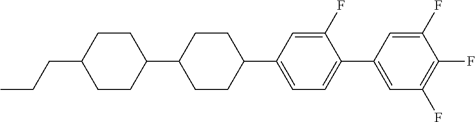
C1CC(C2CCC(C3=CC=C(C4=CC(F)=C(F)C(F)=C4)C(F)=C3)CC2)CCC1CCC
